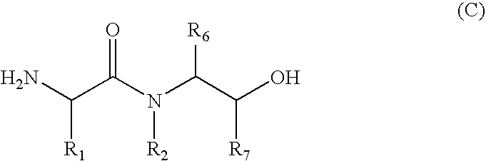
NC(C(N(C(C(O)[R7])[R6])[R2])=O)[R1]
